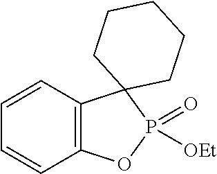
C1=CC2=C(C=C1)OP(=O)([OEt])C21CCCCC1
